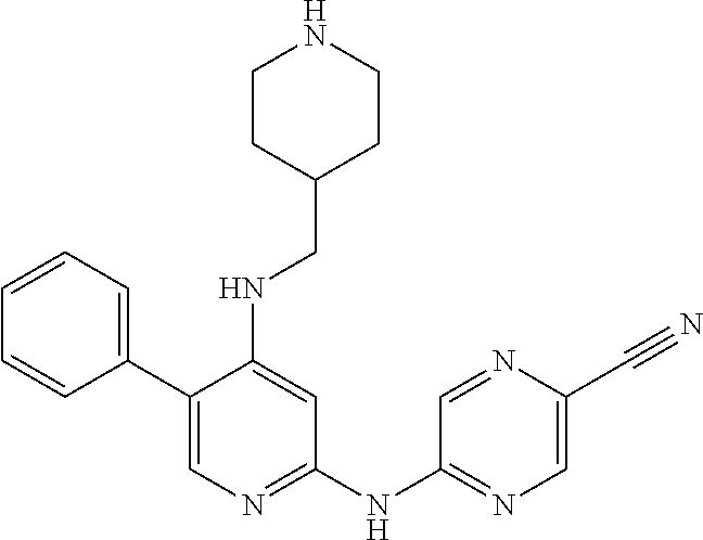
C1(C2=CC=CC=C2)=CN=C(NC2=NC=C(C#N)N=C2)C=C1NCC1CCNCC1
